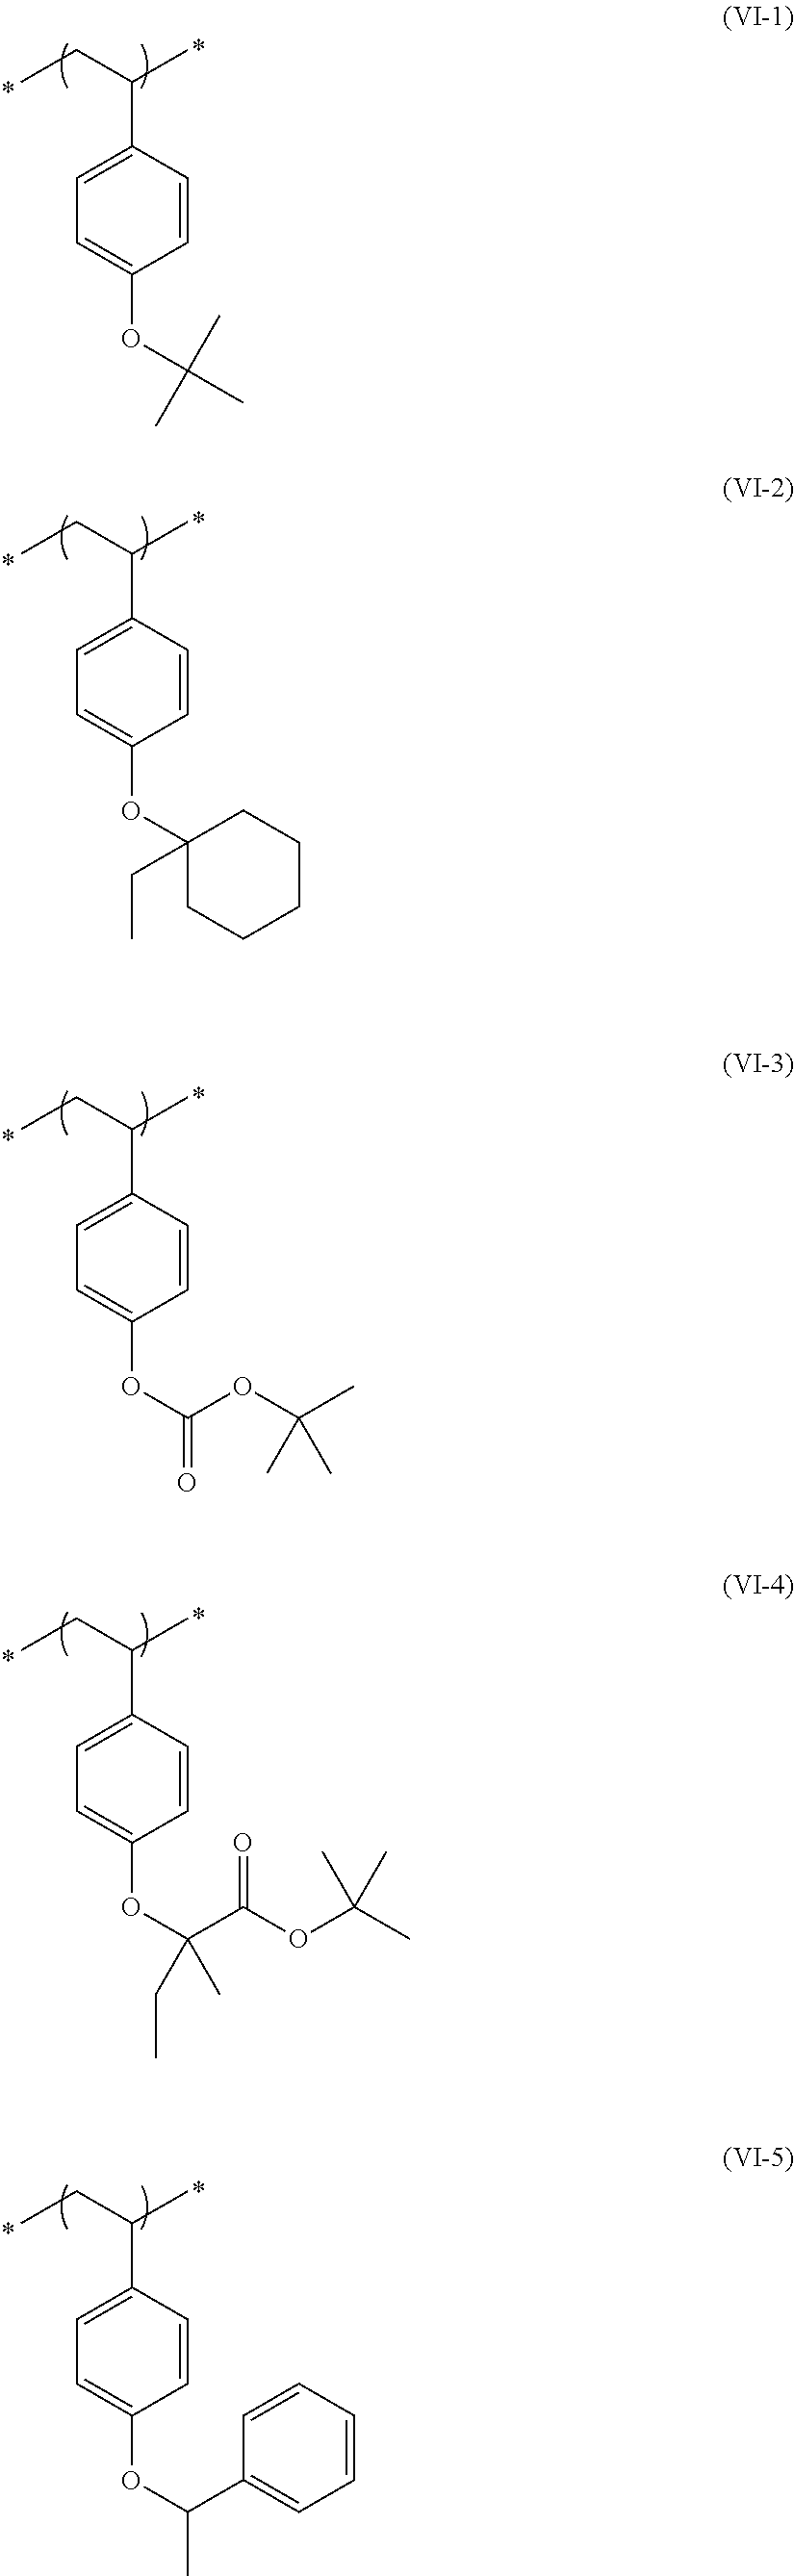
CCC(C)C1=CC=C(OC(C)(C)C)C=C1.CCC(C)C1=CC=C(OC2(CC)CCCCC2)C=C1.CCC(C)C1=CC=C(OC(=O)OC(C)(C)C)C=C1.CCC(C)C1=CC=C(OC(CC)(C(OC(C)(C)C)=O)C)C=C1.CCC(C)C1=CC=C(OC(C2=CC=CC=C2)C)C=C1
